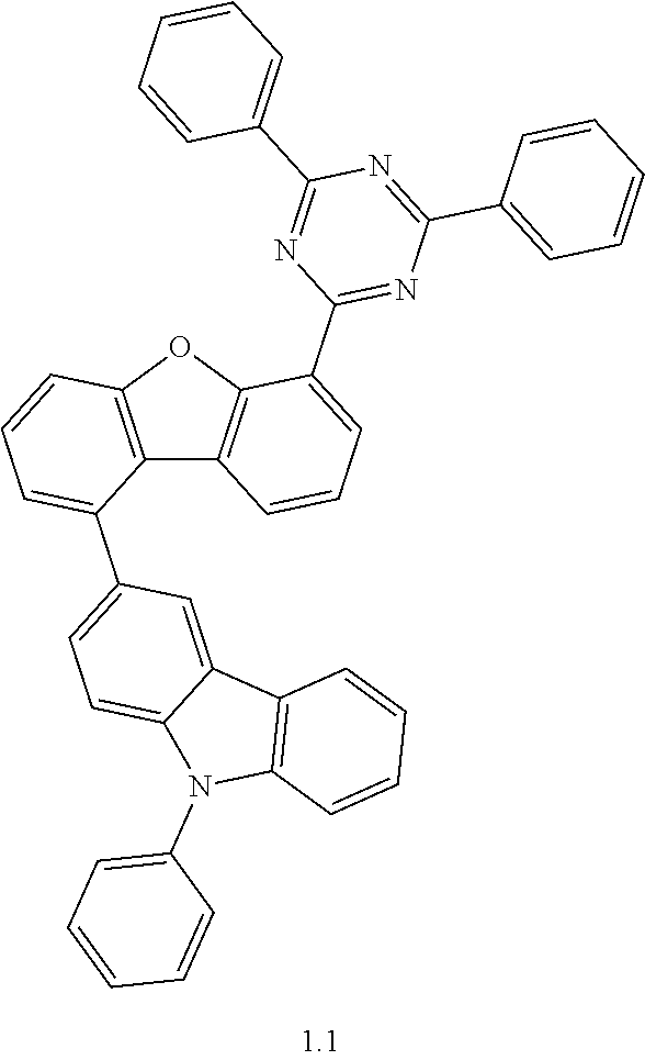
C12=C(OC3=C1C(C1=CC=C4C(=C1)C1=C(N4C4=CC=CC=C4)C=CC=C1)=CC=C3)C(C1=NC(C3=CC=CC=C3)=NC(C3=CC=CC=C3)=N1)=CC=C2
